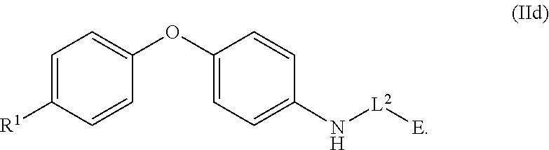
C1=C([R1])C=CC(OC2=CC=C(N[L2][E])C=C2)=C1
